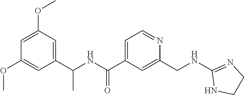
C1=C(OC)C=C(C(NC(C2=CC=NC(CNC3=NCCN3)=C2)=O)C)C=C1OC
